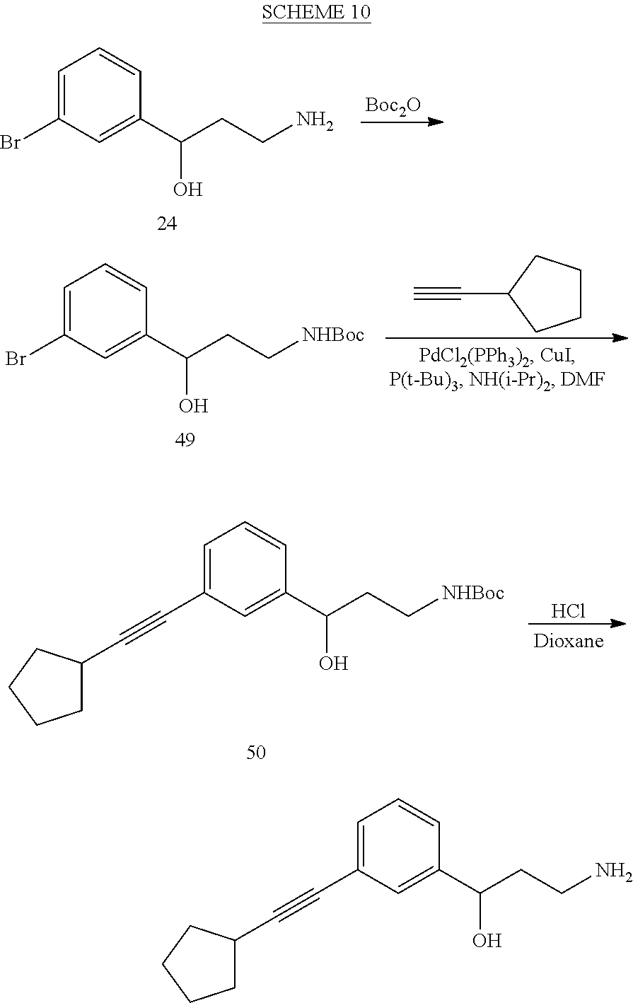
C1=C(Br)C=C(C(CCN)O)C=C1.[Boc2O].C1CCC(C#C)C1.C1=C(Br)C=C(C(CC[NHBoc])O)C=C1.Cl.C1(C(CC[NHBoc])O)=CC(C#CC2CCCC2)=CC=C1.C1(C(CCN)O)=CC(C#CC2CCCC2)=CC=C1
